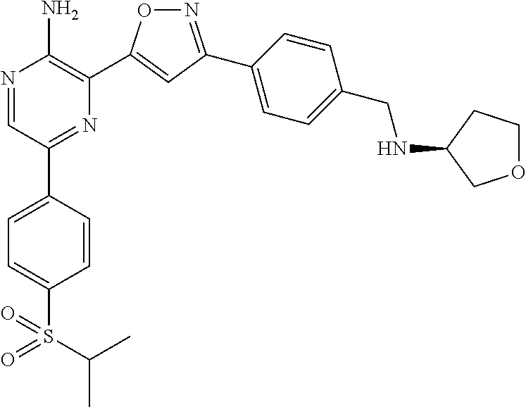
N1=C(C2=CC=C(CNC3COCC3)C=C2)C=C(C2=C(N)N=CC(C3=CC=C(S(=O)(=O)C(C)C)C=C3)=N2)O1
